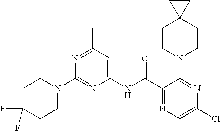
C1(NC(C2=NC=C(Cl)N=C2N2CCC3(CC2)CC3)=O)=CC(C)=NC(N2CCC(F)(F)CC2)=N1
